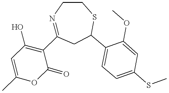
N1=C(C2=C(O)C=C(C)OC2=O)CC(C2=CC=C(SC)C=C2OC)SCC1
